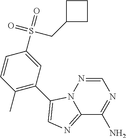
C12=NC=C(C3=C(C)C=CC(S(=O)(=O)CC4CCC4)=C3)N1N=CN=C2N
